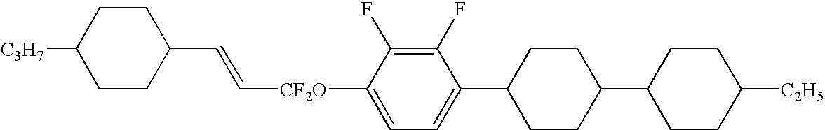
C1CC(C=C[CF2O]C2=CC=C(C3CCC(C4CCC([C2H5])CC4)CC3)C(F)=C2F)CCC1[C3H7]
